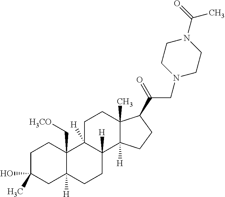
C1C(O)(C)CC2([H])C(C[H3CO])(C1)C1([H])C([H])(CC2)C2([H])C(C)(CC1)C(C(=O)CN1CCN(C(=O)C)CC1)CC2
